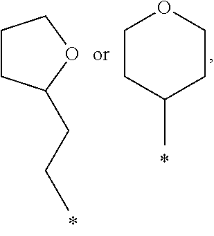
C1CC(CCC)OC1.C1CC(C)CCO1
